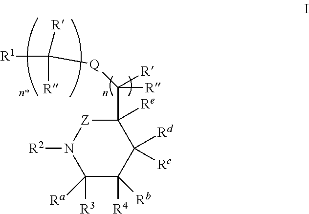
C1(C([Q]C([R1])([R])[R])([R])[R])([Re])[Z]N([R2])C([R3])([Ra])C([R4])([Rb])C1([Rd])[Rc]
